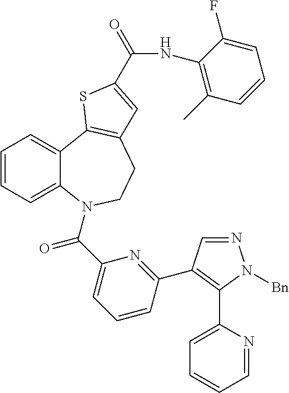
N1=CC(C2=NC(C(=O)N3C4=CC=CC=C4C4=C(CC3)C=C(C(NC3=C(C)C=CC=C3F)=O)S4)=CC=C2)=C(C2=CC=CC=N2)N1[Bn]
